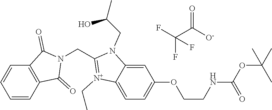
C(C1=[N+](CC)C2=CC=C(OCCNC(OC(C)(C)C)=O)C=C2N1CC(C)O)N1C(=O)C2=C(C1=O)C=CC=C2.FC(C([O-])=O)(F)F
